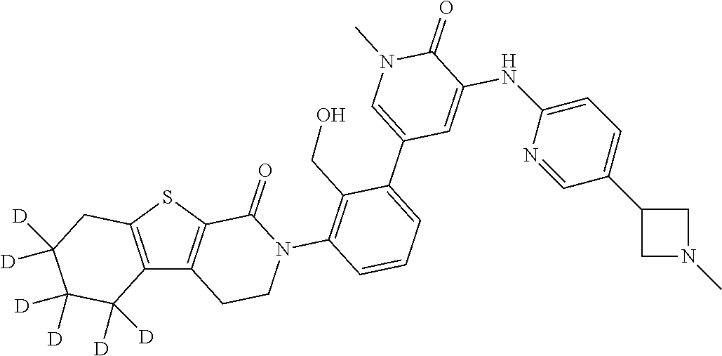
C12=C(SC3=C1CCN(C1=C(CO)C(C4=CN(C)C(=O)C(NC5=CC=C(C6CN(C)C6)C=N5)=C4)=CC=C1)C3=O)CC([D])([D])C([D])([D])C2([D])[D]
